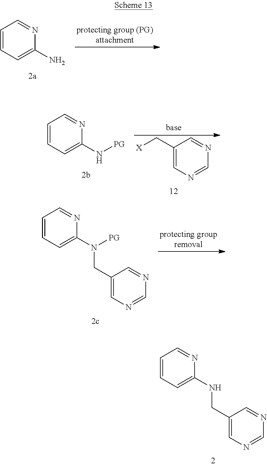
C1=CC=C(N)N=C1.C1=CC=C(NCC2=CN=CN=C2)N=C1.C1=CC=C(N[PG])N=C1.C1(C[X])=CN=CN=C1.C1=CC=C(N(CC2=CN=CN=C2)[PG])N=C1
